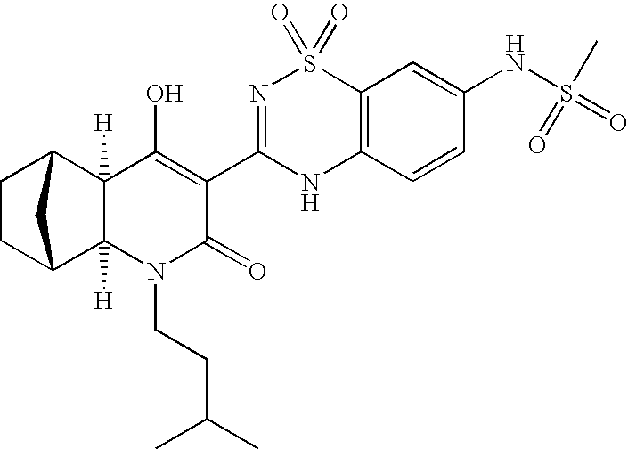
C1CC2C3([H])C([H])(C1C2)C(O)=C(C1=NS(=O)(=O)C2=C(N1)C=CC(NS(=O)(C)=O)=C2)C(=O)N3CCC(C)C
